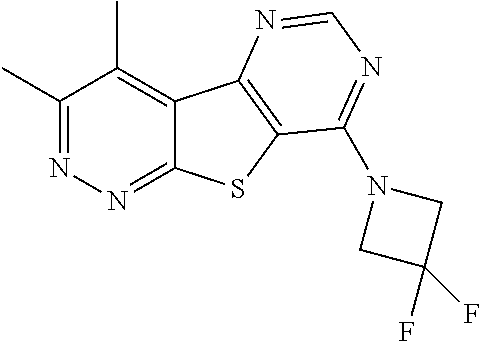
C1(C)=NN=C2C(=C1C)C1=C(S2)C(N2CC(F)(F)C2)=NC=N1
